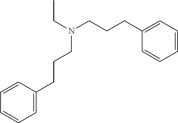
C1=CC=C(CCCN(CC)CCCC2=CC=CC=C2)C=C1
